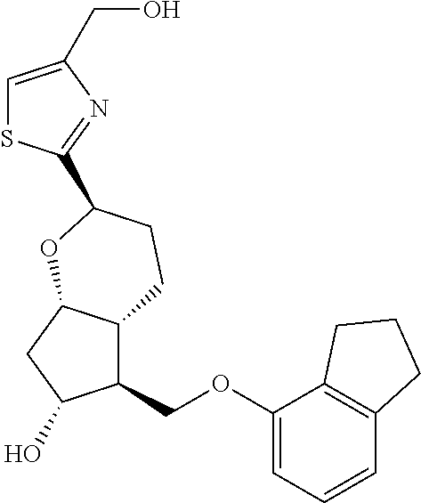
C1=C(CO)N=C(C2CCC3C(COC4=CC=CC5=C4CCC5)C(O)CC3O2)S1
